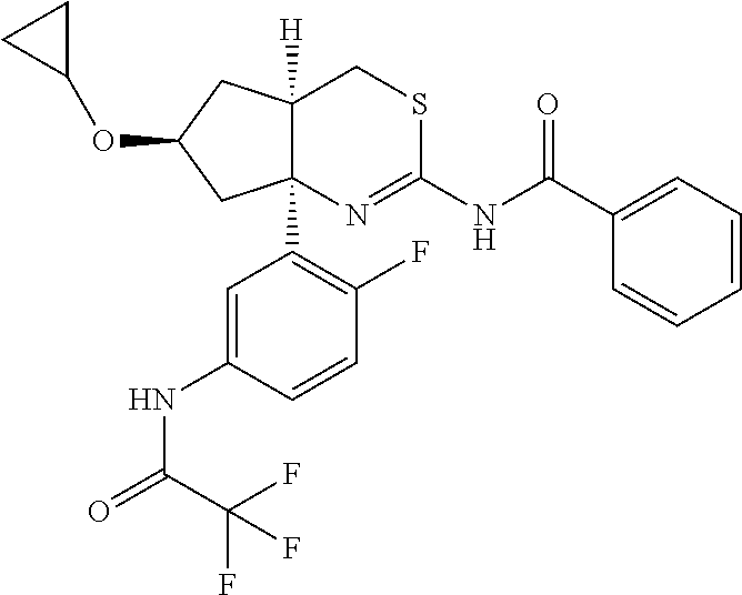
C12([H])C(C3=C(F)C=CC(NC(=O)C(F)(F)F)=C3)(CC(OC3CC3)C1)N=C(NC(C1=CC=CC=C1)=O)SC2
